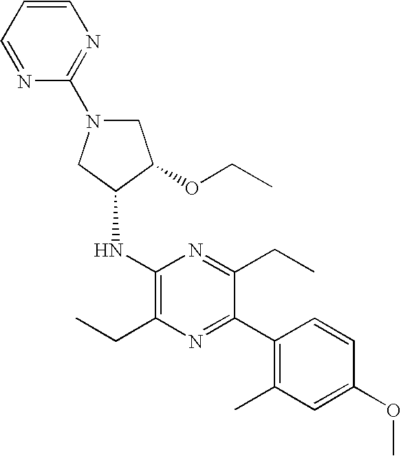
C1N(C2=NC=CC=N2)CC(NC2=C(CC)N=C(C3=C(C)C=C(OC)C=C3)C(CC)=N2)C1OCC
